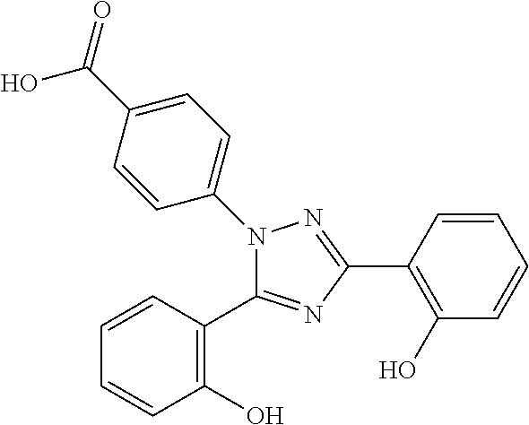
OC(C1=CC=C(N2C(C3=C(O)C=CC=C3)=NC(C3=C(O)C=CC=C3)=N2)C=C1)=O
